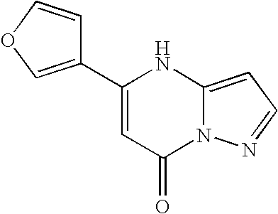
C1(C2=COC=C2)=CC(=O)N2C(=CC=N2)N1
